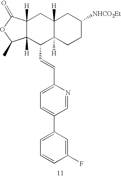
C12([H])C([H])(CCC([NHCO2Et])C1)C(C=CC1=CC=C(C3=CC=CC(F)=C3)C=N1)C1([H])C([H])(C2)C(=O)OC1C
